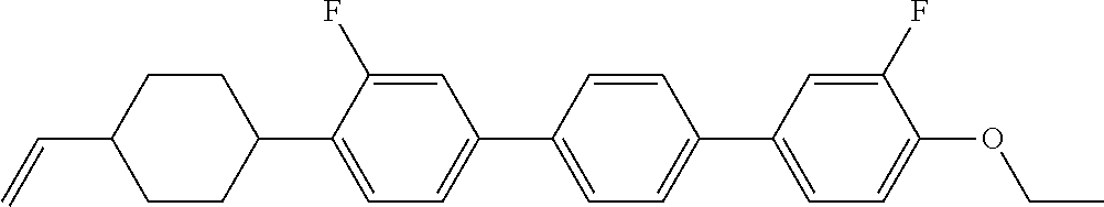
C1CC(C=C)CCC1C1=CC=C(C2=CC=C(C3=CC=C(OCC)C(F)=C3)C=C2)C=C1F
